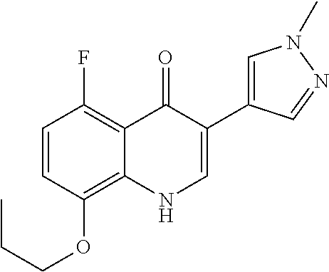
C1=CC(OCCC)=C2C(=C1F)C(=O)C(C1=CN(C)N=C1)=CN2
